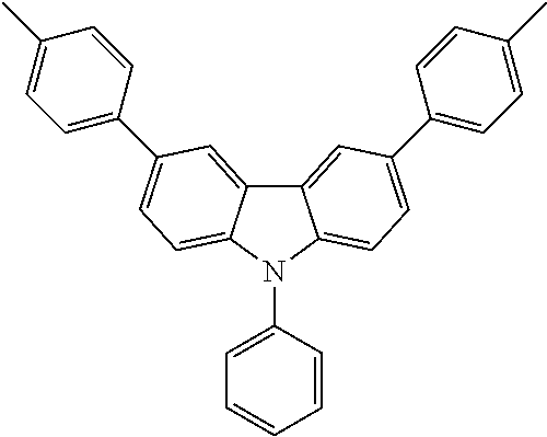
C12=CC(C3=CC=C(C)C=C3)=CC=C1N(C1=CC=CC=C1)C1=CC=C(C3=CC=C(C)C=C3)C=C21
